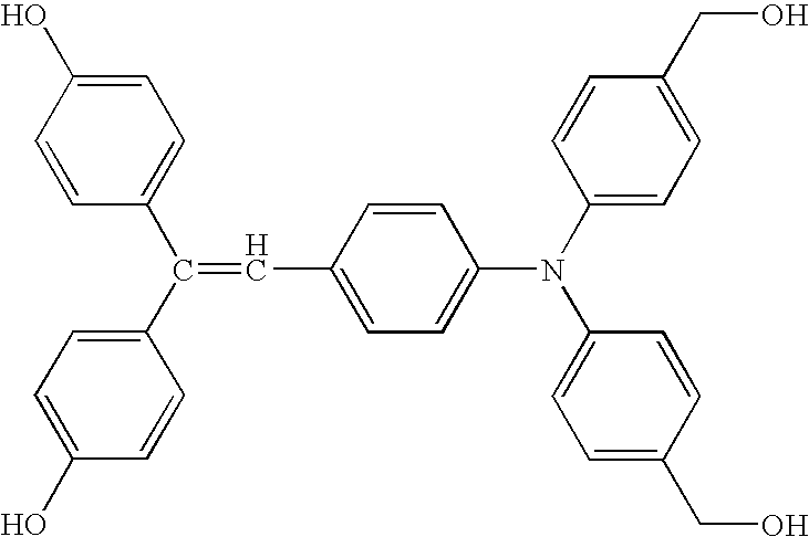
C1=CC(C=C(C2=CC=C(O)C=C2)C2=CC=C(O)C=C2)=CC=C1N(C1=CC=C(CO)C=C1)C1=CC=C(CO)C=C1
